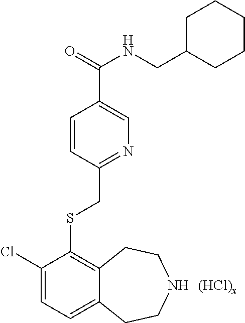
C1(Cl)=CC=C2C(=C1SCC1=NC=C(C(NCC3CCCCC3)=O)C=C1)CCNCC2.[(HCl)x]
